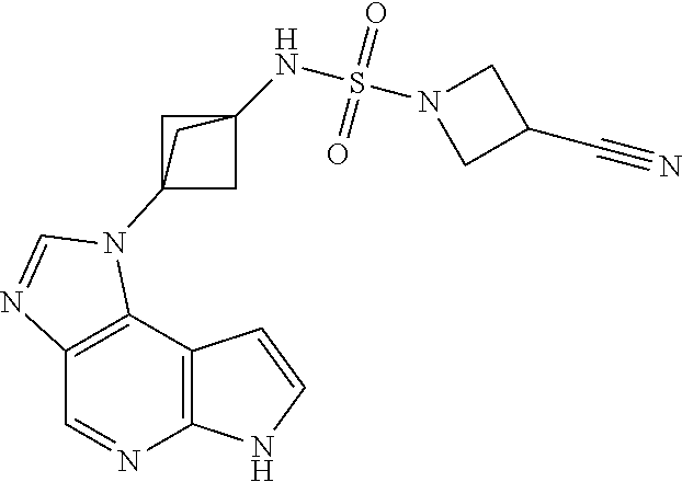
C1=NC2=C(C3=C1N=CN3C13CC(NS(N4CC(C#N)C4)(=O)=O)(C1)C3)C=CN2
